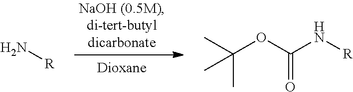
N[R].O(C(C)(C)C)C(N[R])=O
